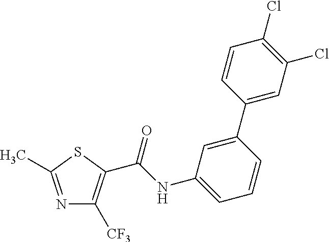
N1=C(C)SC(C(NC2=CC=CC(C3=CC(Cl)=C(Cl)C=C3)=C2)=O)=C1[CF3]
